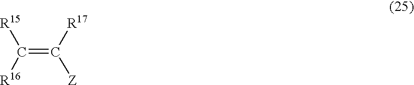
C(=C([Z])[R17])([R15])[R16]
